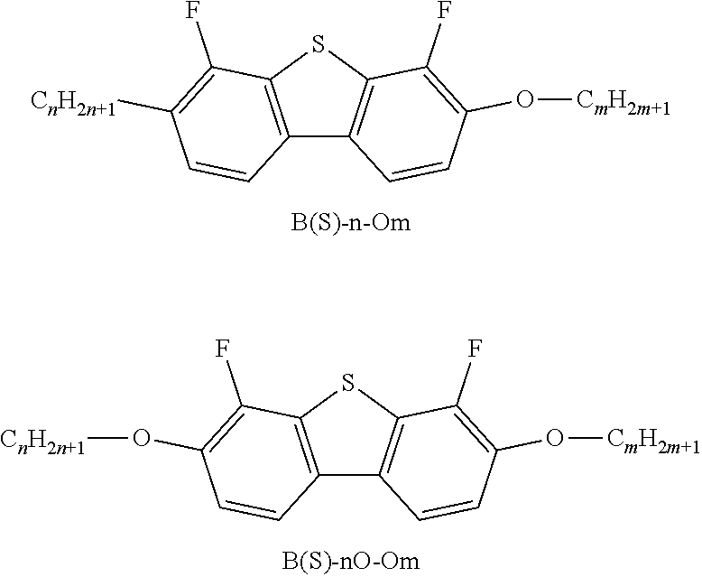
C12=C(SC3=C1C=CC(O[CmH2m+1])=C3F)C(F)=C([CnH2n+1])C=C2.C12=C(SC3=C1C=CC(O[CmH2m+1])=C3F)C(F)=C(O[CnH2n+1])C=C2
